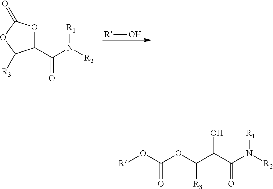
[R]O.C1(C(N([R2])[R1])=O)OC(=O)OC1[R3].[R]OC(OC(C(C(N([R2])[R1])=O)O)[R3])=O
